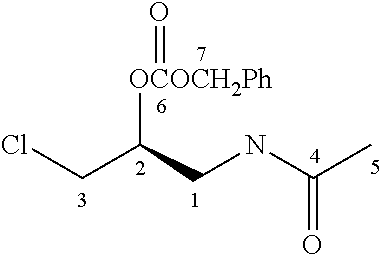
ClCC(CNC(=O)C)[OCOCH2Ph]=O
